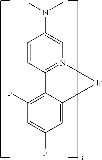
C1=C(F)C=C2C(=C1F)C1=N(C=C(N(C)C)C=C1)[Ir]2
